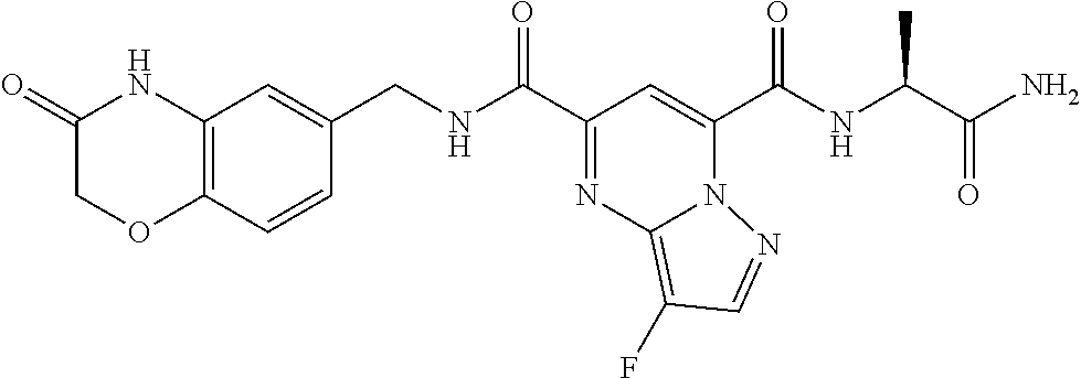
C(=O)(C1=CC(C(=O)NCC2=CC3=C(C=C2)OCC(=O)N3)=NC2=C(F)C=NN21)NC(C)C(=O)N
